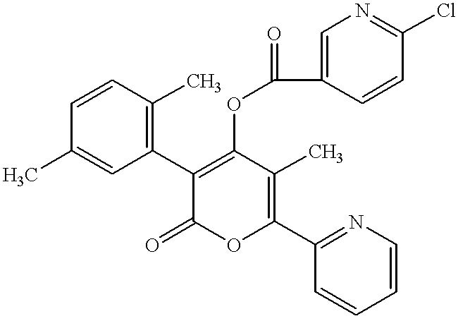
C1=CC(C)=C(C2=C(OC(=O)C3=CN=C(Cl)C=C3)C(C)=C(C3=NC=CC=C3)OC2=O)C=C1C
